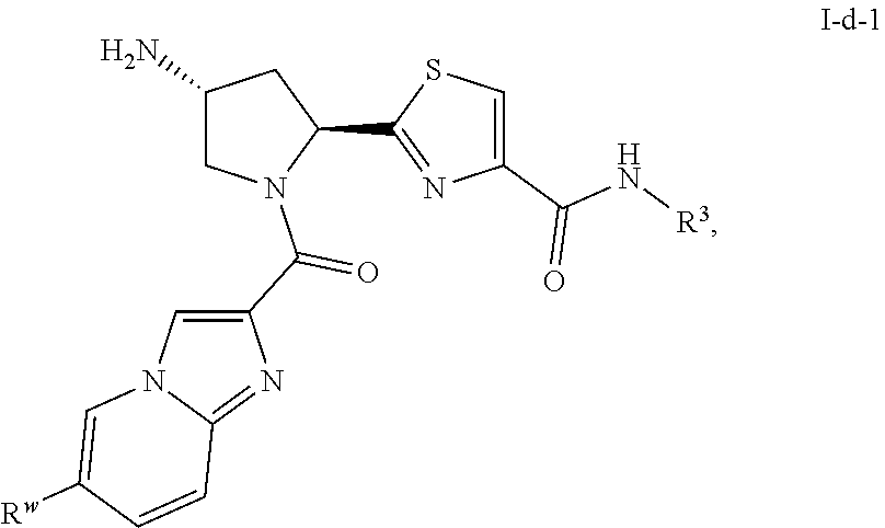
C1(N)CN(C(C2=CN3C(=N2)C=CC([Rw])=C3)=O)C(C2=NC(C(=O)N[R3])=CS2)C1
